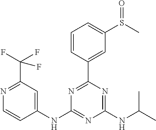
C1(NC2=NC(NC(C)C)=NC(C3=CC(S(C)=O)=CC=C3)=N2)=CC(C(F)(F)F)=NC=C1
